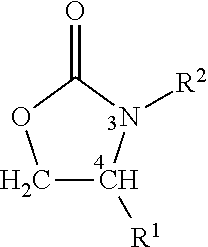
C1C([R1])N([R2])C(=O)O1
